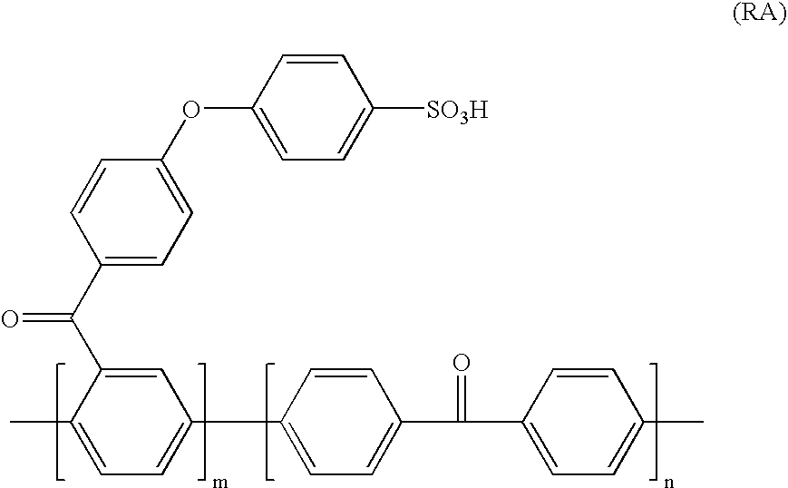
C1(OC2=CC=C(C(C3=CC(C4=CC=C(C(=O)C5=CC=C(C)C=C5)C=C4)=CC=C3C)=O)C=C2)=CC=C([SO3H])C=C1
